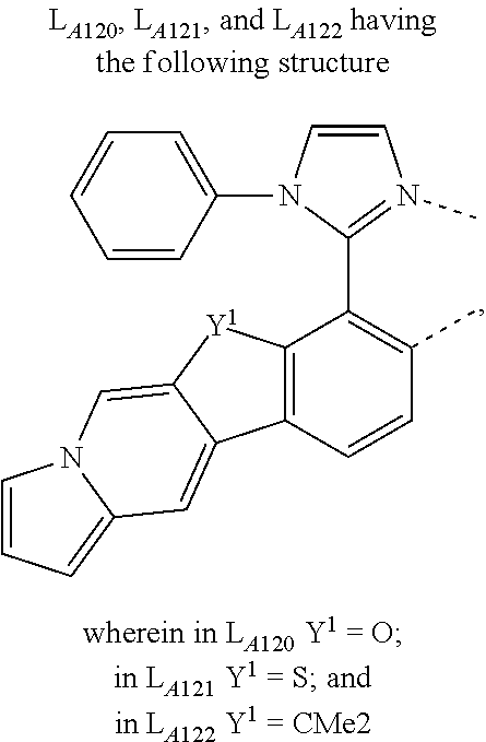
C1=CC=C2N1C=C1C(=C2)C2=C([Y1]1)C(C1=N(C)C=CN1C1=CC=CC=C1)=C(C)C=C2
